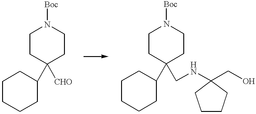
C1CC([CHO])(C2CCCCC2)CCN1[Boc].C1CC(CNC2(CO)CCCC2)(C2CCCCC2)CCN1[Boc]
